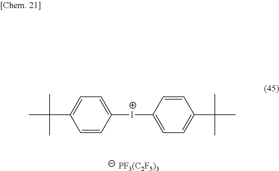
CC(C)(C)C1=CC=C([I+]C2=CC=C(C(C)(C)C)C=C2)C=C1.[PF3(C2F5)3]
